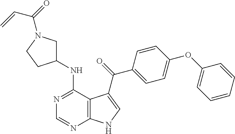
N1=C(NC2CN(C(=O)C=C)CC2)C2=C(N=C1)NC=C2C(=O)C1=CC=C(OC2=CC=CC=C2)C=C1
